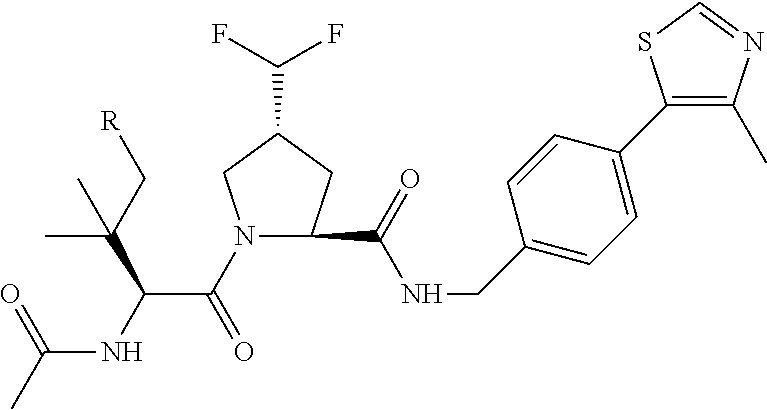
N1(C(C(NC(C)=O)C(C[R])(C)C)=O)CC(C(F)F)CC1C(NCC1=CC=C(C2=C(C)N=CS2)C=C1)=O
